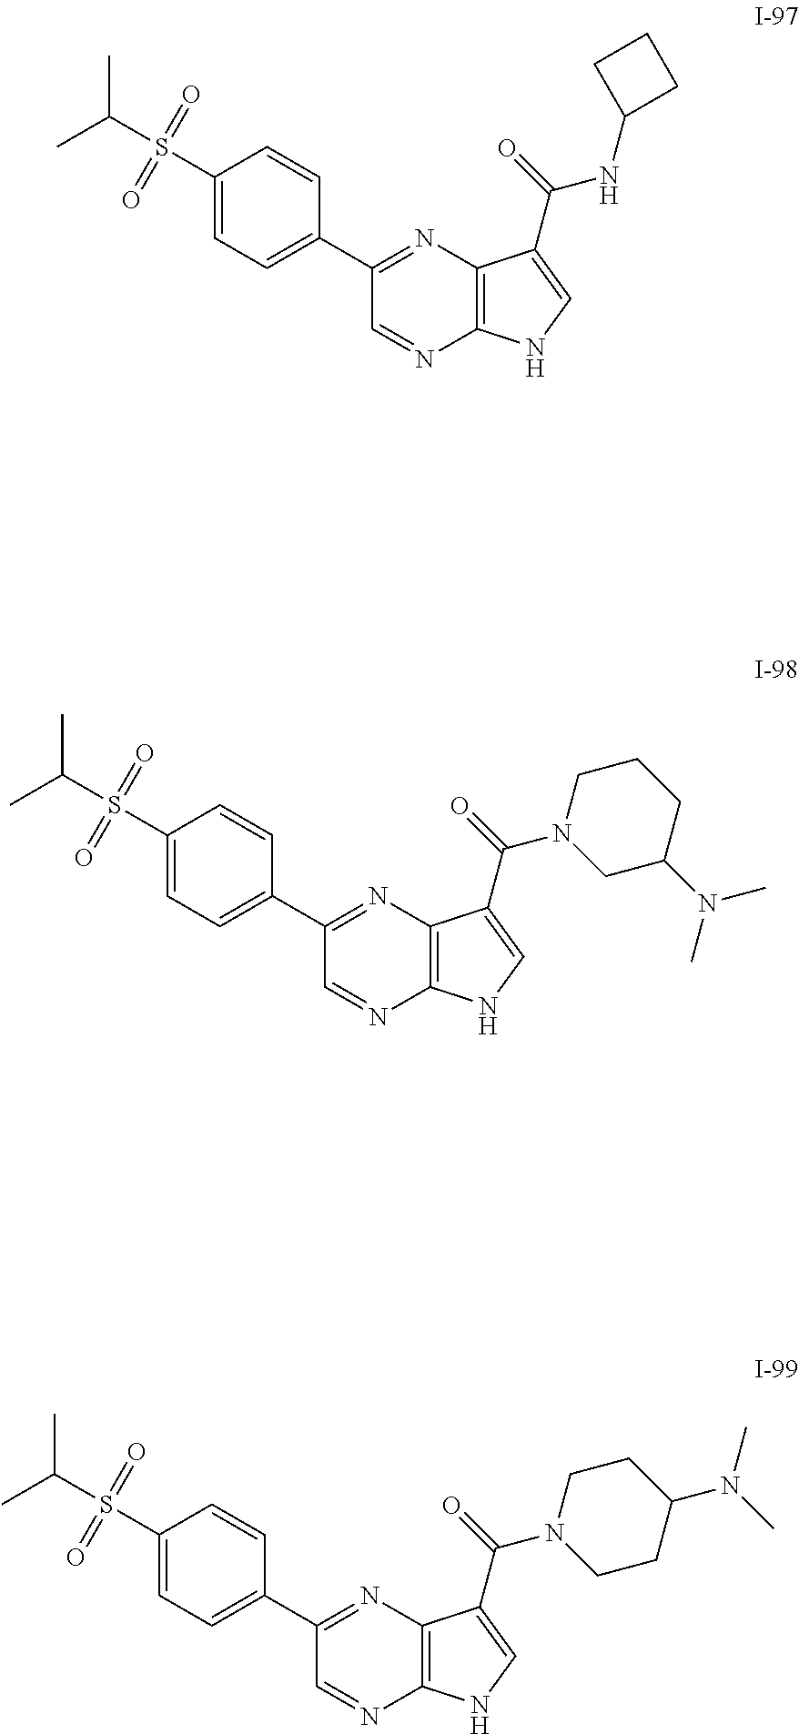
C1(S(C(C)C)(=O)=O)=CC=C(C2=NC3=C(N=C2)NC=C3C(=O)NC2CCC2)C=C1.C1(S(C(C)C)(=O)=O)=CC=C(C2=NC3=C(N=C2)NC=C3C(=O)N2CC(N(C)C)CCC2)C=C1.C1(S(C(C)C)(=O)=O)=CC=C(C2=NC3=C(N=C2)NC=C3C(=O)N2CCC(N(C)C)CC2)C=C1
